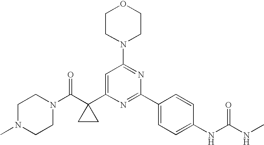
N1(C(C2(C3=CC(N4CCOCC4)=NC(C4=CC=C(NC(=O)NC)C=C4)=N3)CC2)=O)CCN(C)CC1
